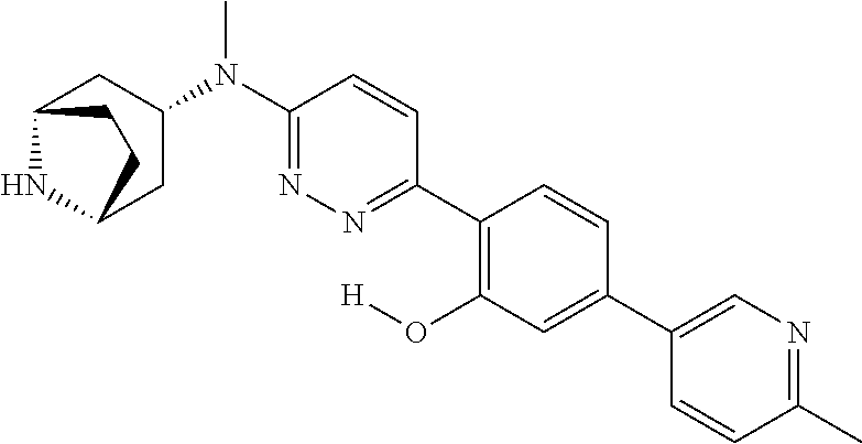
C1(C2=CC(O[H])=C(C3=NN=C(N(C)C4CC5NC(C4)CC5)C=C3)C=C2)=CN=C(C)C=C1
